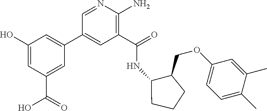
C1(C(=O)NC2C(COC3=CC=C(C)C(C)=C3)CCC2)=C(N)N=CC(C2=CC(O)=CC(C(O)=O)=C2)=C1
